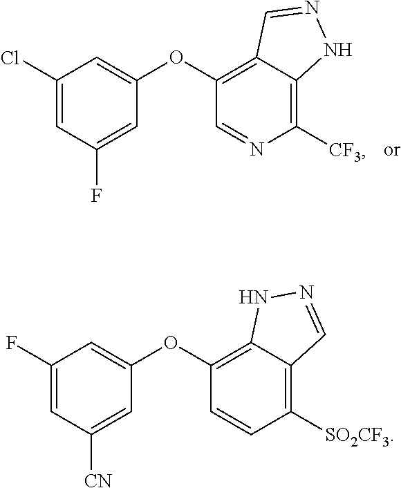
C1(Cl)=CC(F)=CC(OC2=C3C(=C([CF3])N=C2)NN=C3)=C1.C1(F)=CC([CN])=CC(OC2=C3C(=C([SO2CF3])C=C2)C=NN3)=C1
